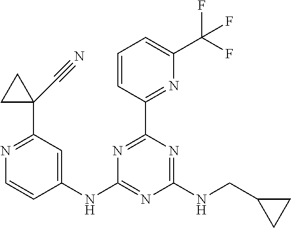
C1(NC2=NC(NCC3CC3)=NC(C3=NC(C(F)(F)F)=CC=C3)=N2)=CC(C2(C#N)CC2)=NC=C1
